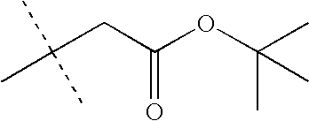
C(CC(OC(C)(C)C)=O)(C)(C)C
